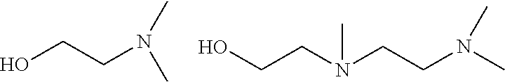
OCCN(C)C.OCCN(CCN(C)C)C
